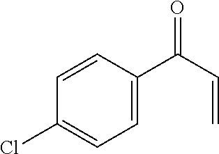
C1(Cl)=CC=C(C(C=C)=O)C=C1
